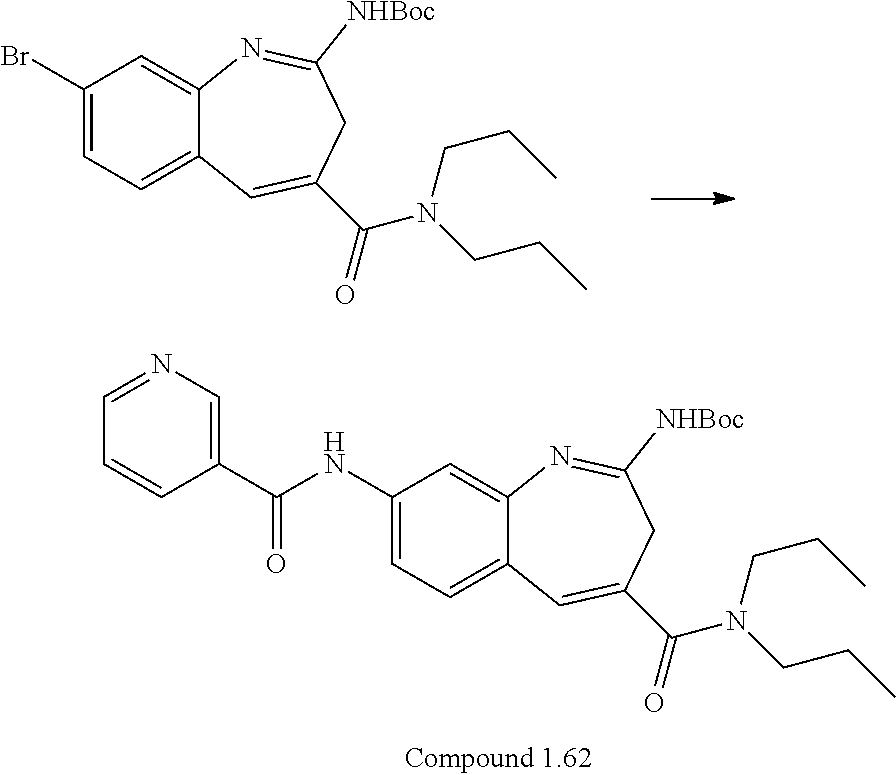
BrC1=CC=C2C(=C1)N=C([NHBoc])CC(C(=O)N(CCC)CCC)=C2.N(C1=CC=C2C(=C1)N=C([NHBoc])CC(C(=O)N(CCC)CCC)=C2)C(C1=CN=CC=C1)=O
